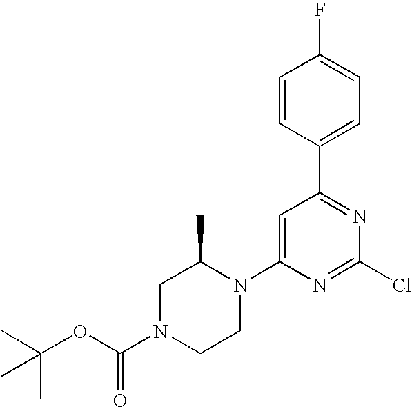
C1=C(N2C(C)CN(C(=O)OC(C)(C)C)CC2)N=C(Cl)N=C1C1=CC=C(F)C=C1
